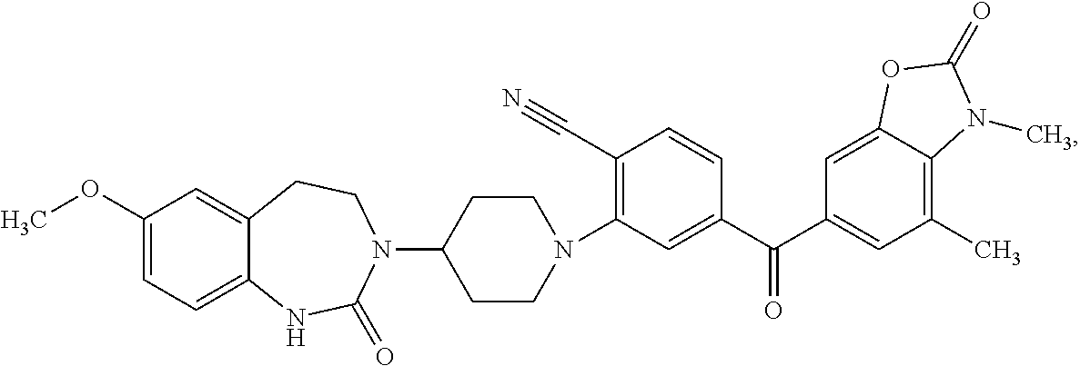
C1(C#N)=C(N2CCC(N3C(=O)NC4=CC=C(OC)C=C4CC3)CC2)C=C(C(C2=CC(C)=C3C(=C2)OC(=O)N3C)=O)C=C1
